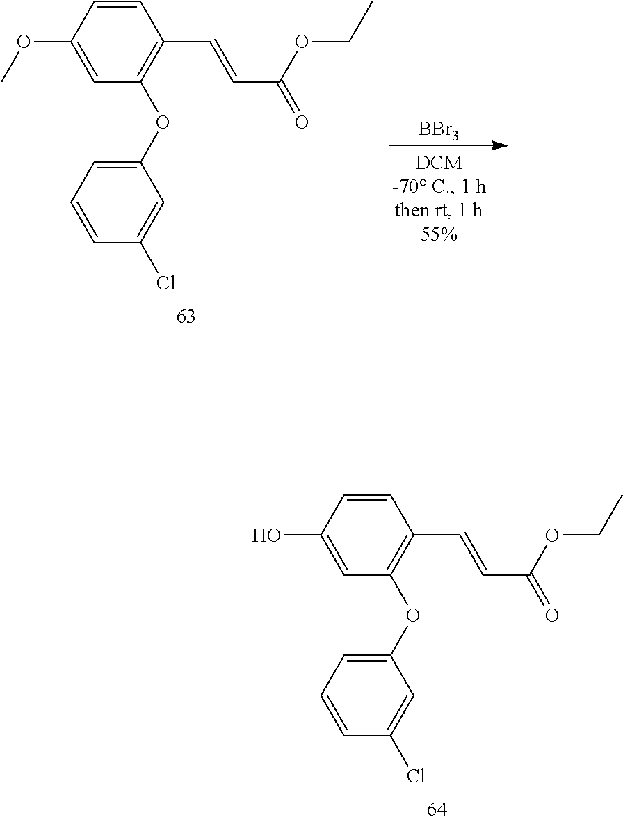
C1(OC2=C(C=CC(=O)OCC)C=CC(OC)=C2)=CC=CC(Cl)=C1.[BBr3].C1(OC2=C(C=CC(=O)OCC)C=CC(O)=C2)=CC=CC(Cl)=C1
